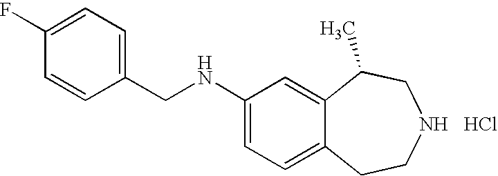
C(C1=CC=C(F)C=C1)NC1=CC=C2C(=C1)C(C)CNCC2.Cl
